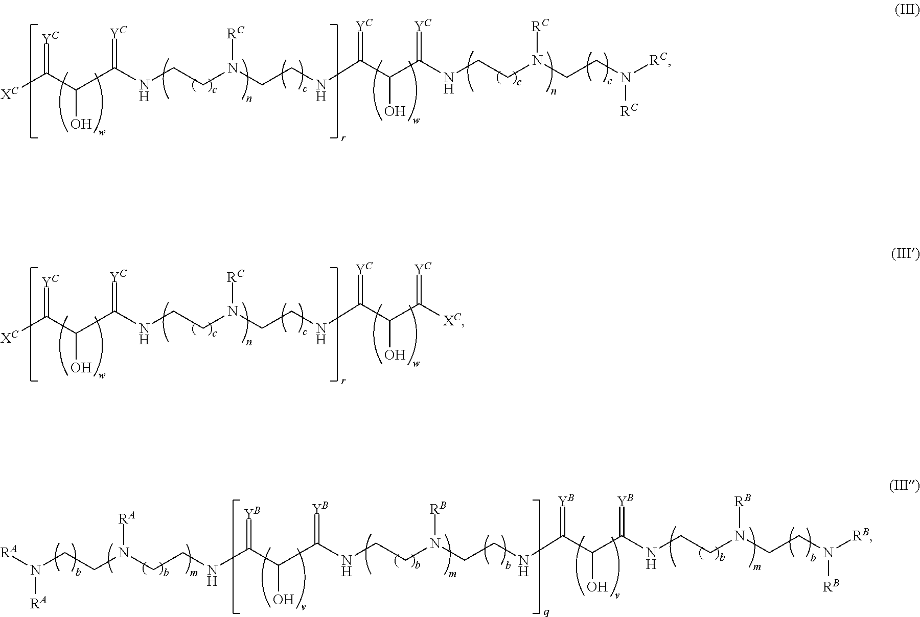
N(C(C(O)C(NCCN(CCNC(C(C(=[YB])NCCN(CCN([RB])[RB])[RB])O)=[YB])[RB])=[YB])=[YB])CCN(CCN([RA])[RA])[RA].[XC]C(C(O)C(NCCN(CCNC(C(C(=[YC])[XC])O)=[YC])[RC])=[YC])=[YC].[XC]C(C(O)C(NCCN(CCNC(C(C(=[YC])NCCN(CCN([RC])[RC])[RC])O)=[YC])[RC])=[YC])=[YC]
